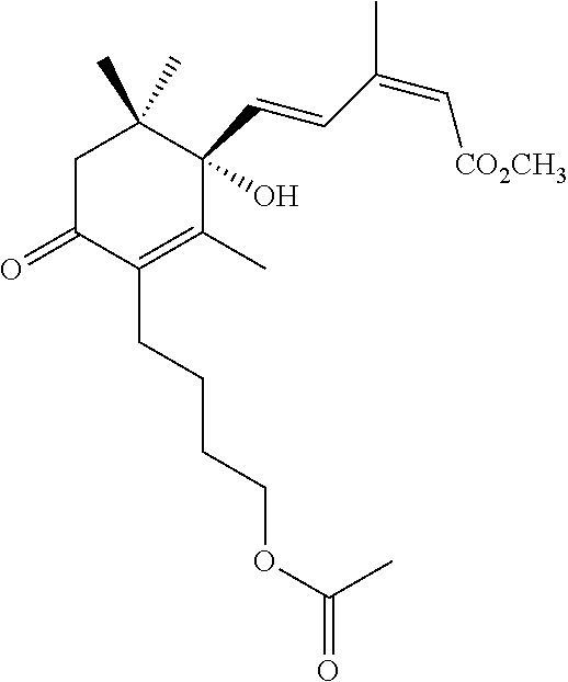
C1C(=O)C(CCCCOC(=O)C)=C(C)C(C=CC(=C[CO2CH3])C)(O)C1(C)C
